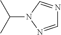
C(N1N=CN=C1)(C)C
